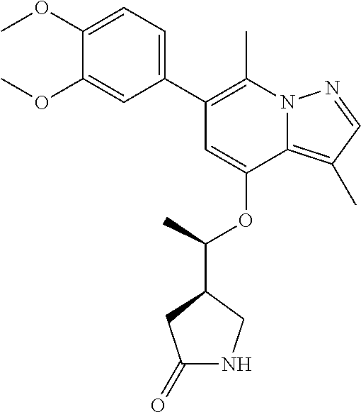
C1=C(OC(C)C2CNC(=O)C2)C2=C(C)C=NN2C(C)=C1C1=CC=C(OC)C(OC)=C1
